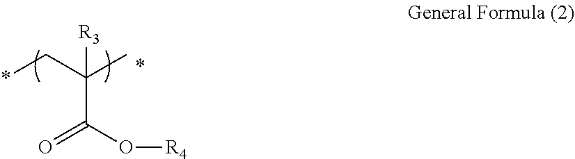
*CC(C)(C(O[R4])=O)[R3].*
